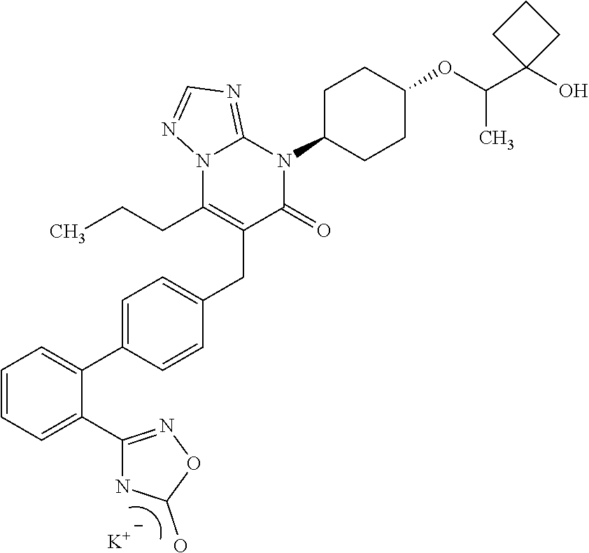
C1=C(C2=CC=C(CC3=C(CCC)N4C(=NC=N4)N(C4CCC(OC(C5(O)CCC5)C)CC4)C3=O)C=C2)C(C2=NOC(O)N2)=CC=C1.[K]
